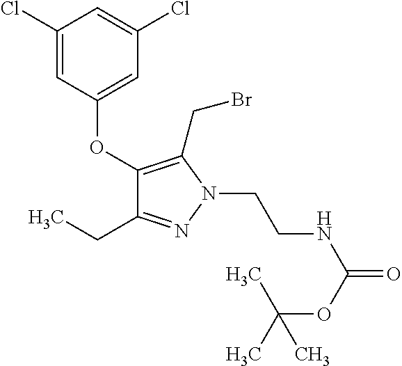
C1(OC2=CC(Cl)=CC(Cl)=C2)=C(CBr)N(CCNC(=O)OC(C)(C)C)N=C1CC
